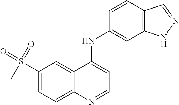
S(C1=CC=C2C(=C1)C(NC1=CC3=C(C=C1)C=NN3)=CC=N2)(=O)(=O)C
